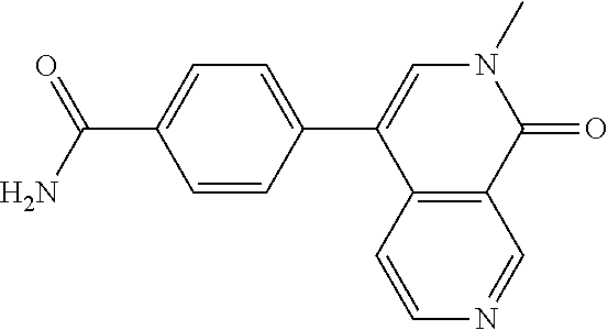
C(C1=CC=C(C2=CN(C)C(=O)C3=C2C=CN=C3)C=C1)(N)=O
